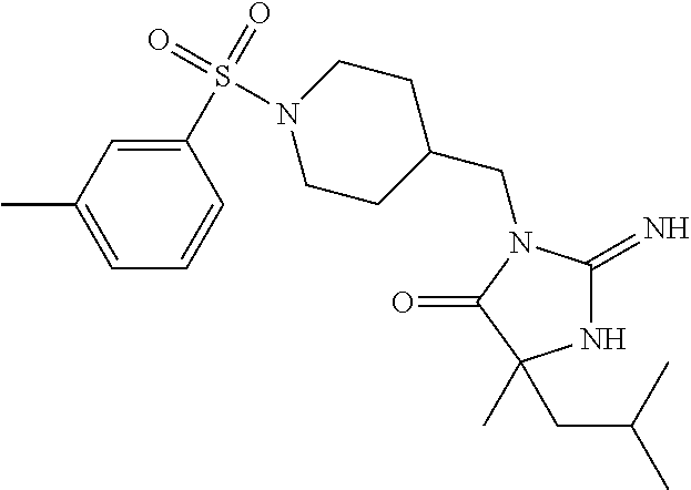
N1C(=N)N(CC2CCN(S(C3=CC(C)=CC=C3)(=O)=O)CC2)C(=O)C1(CC(C)C)C
